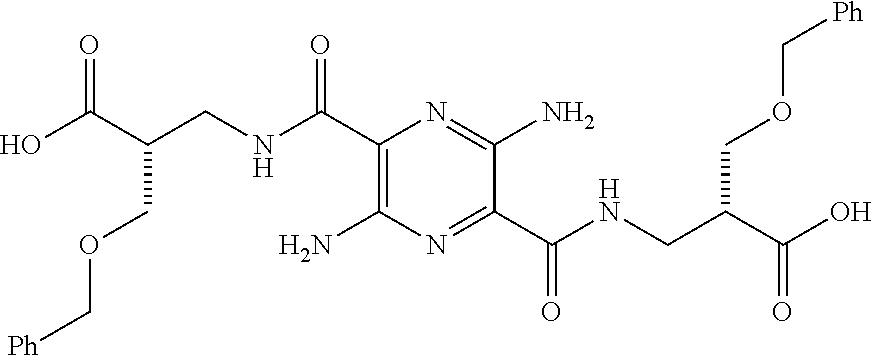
C(NC(C1=C(N)N=C(C(NCC(C(O)=O)COC[Ph])=O)C(N)=N1)=O)C(C(O)=O)COC[Ph]
